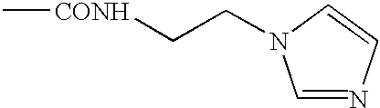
C(C[CONH]C)N1C=NC=C1
